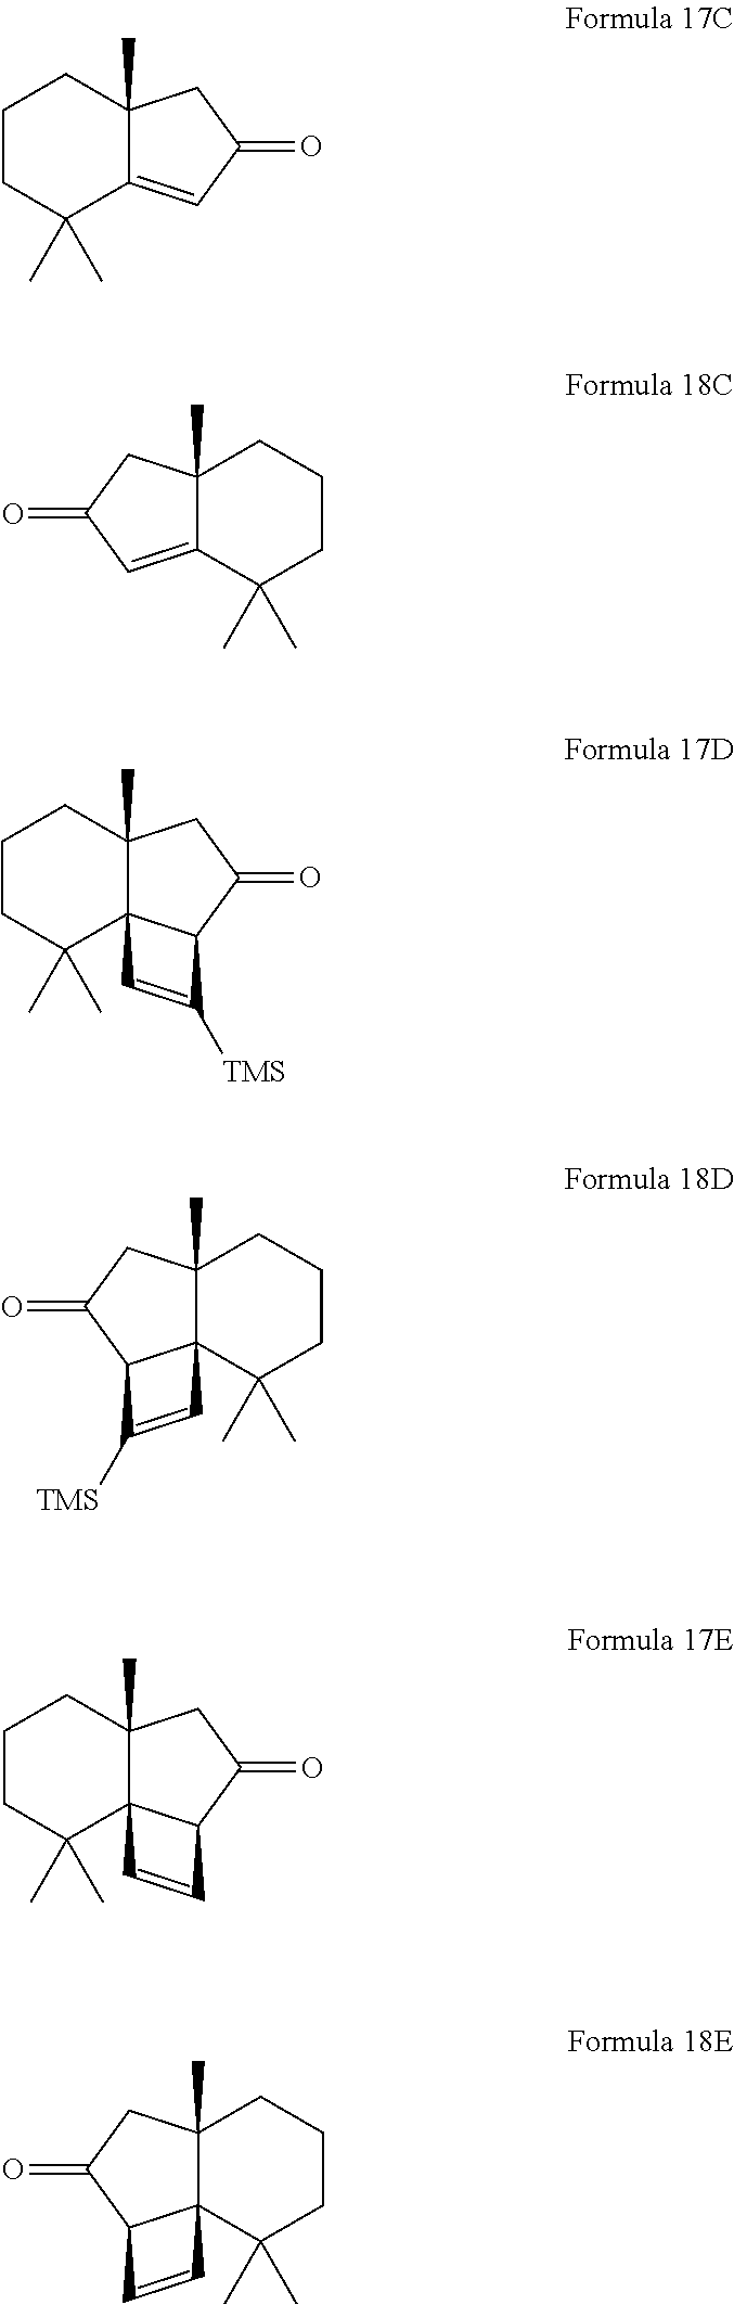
C1CC(C)(C)C2=CC(=O)CC2(C)C1.C1CC(C)(C)C2=CC(=O)CC2(C)C1.C1CC(C)(C)C23C(C)(C1)CC(=O)C2C([TMS])=C3.C1CC(C)(C)C23C(C)(C1)CC(=O)C2C([TMS])=C3.C1CC(C)(C)C23C(C)(C1)CC(=O)C2C=C3.C1CC(C)(C)C23C(C)(C1)CC(=O)C2C=C3
